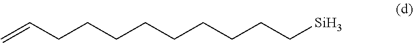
C=CCCCCCCCCC[Si]
